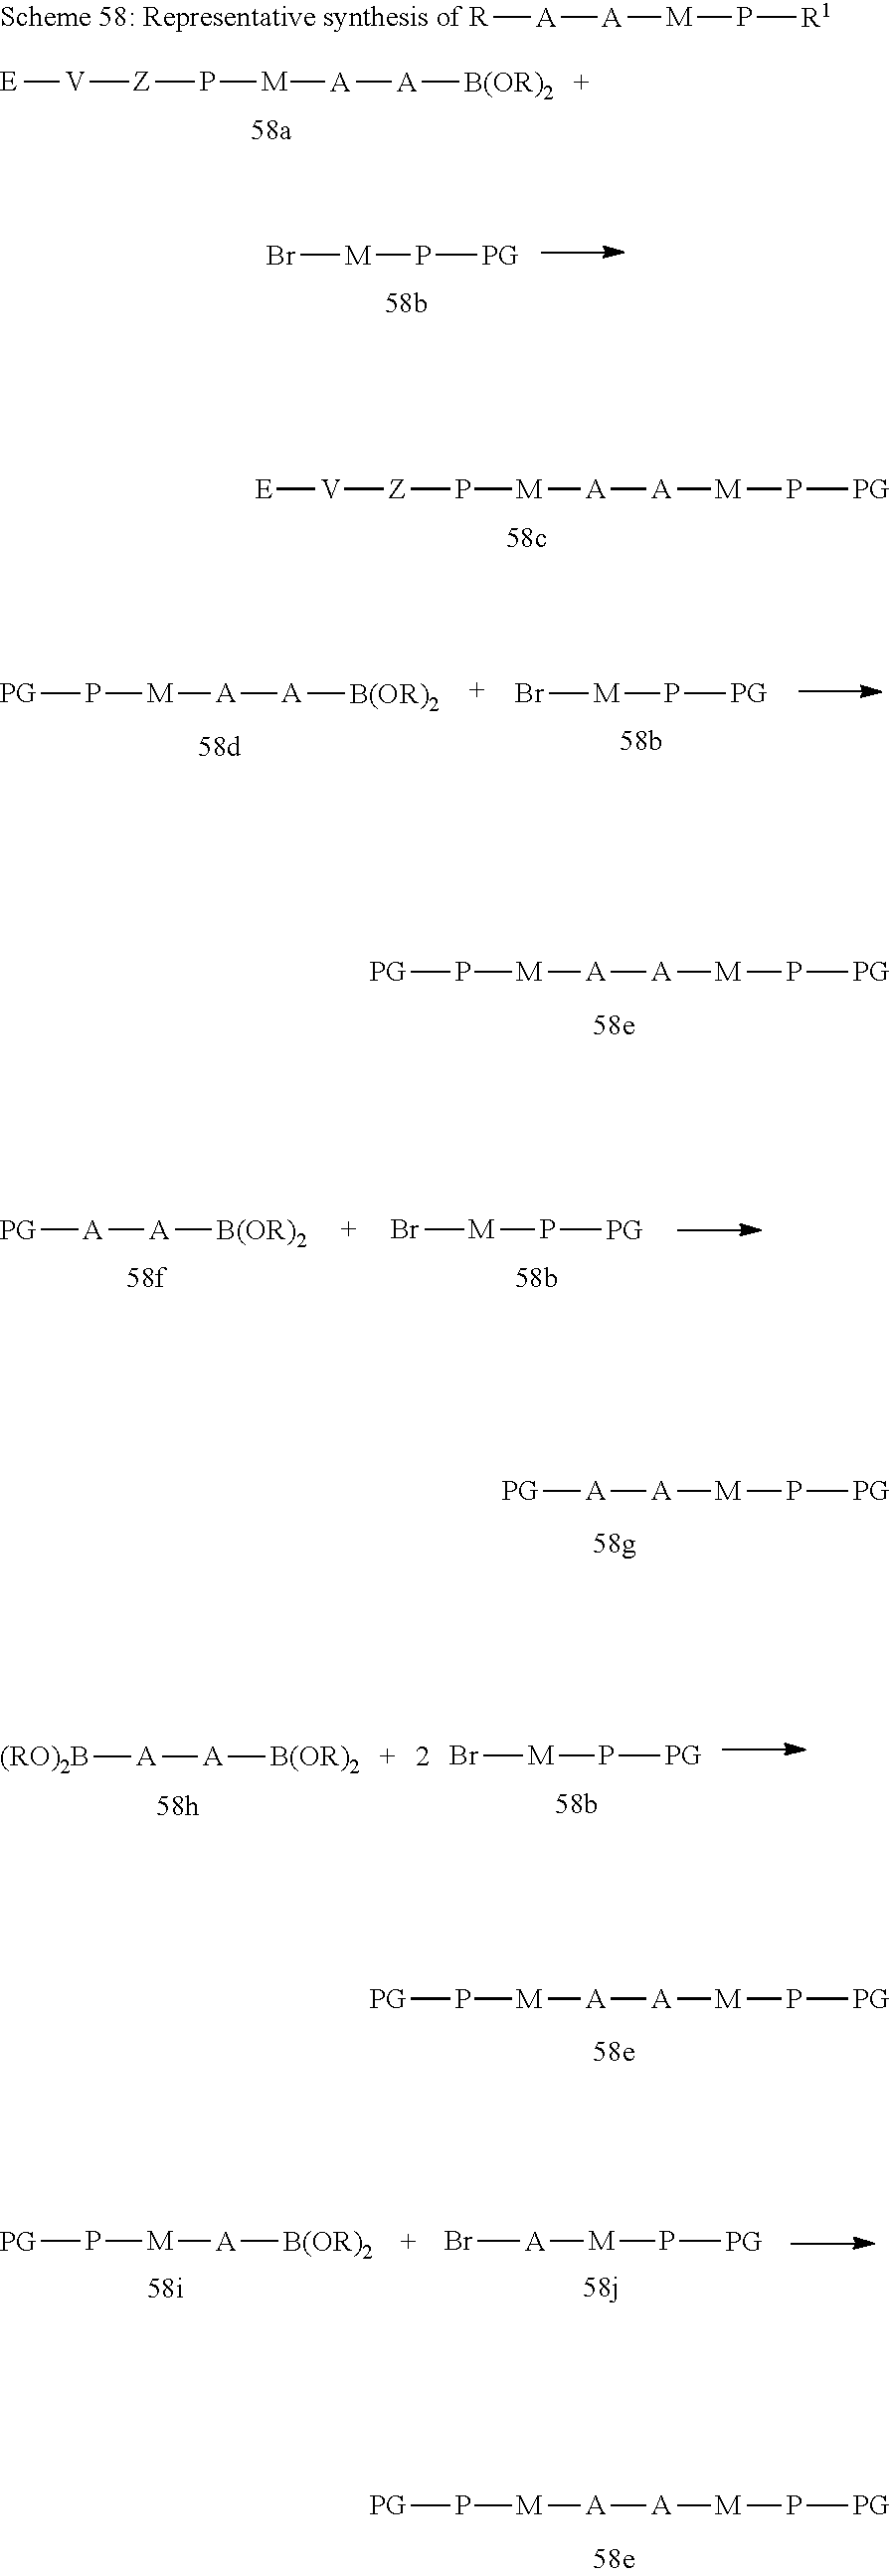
Br[M]P[PG].[E][V][Z]P[M][A][A][M]P[PG].[PG]P[M][A][A][M]P[PG].[PG][A][A][M]P[PG].[PG]P[M][A][A][M]P[PG].[PG]P[M][A][A][M]P[PG].[E][V][Z]P[M][A][A][B(OR)2].[R][A][A][M]P[R1].Br[M]P[PG].[PG]P[M][A][A][B(OR)2].Br[M]P[PG].[PG][A][A][B(OR)2].[(RO)2B][A][A][B(OR)2].Br[M]P[PG].Br[A][M]P[PG].[PG]P[M][A][B(OR)2]
